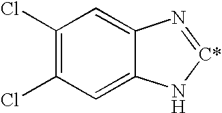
C1(Cl)=C(Cl)C=C2C(=C1)N=[C*]N2
